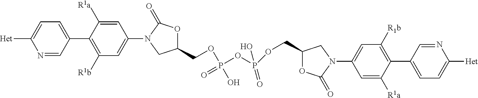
N1=CC(C2=C([R1b])C=C(N3C(=O)OC(COP(OP(O)(=O)OCC4OC(=O)N(C5=CC([R1b])=C(C6=CC=C([Het])N=C6)C([R1a])=C5)C4)(=O)O)C3)C=C2[R1a])=CC=C1[Het]
